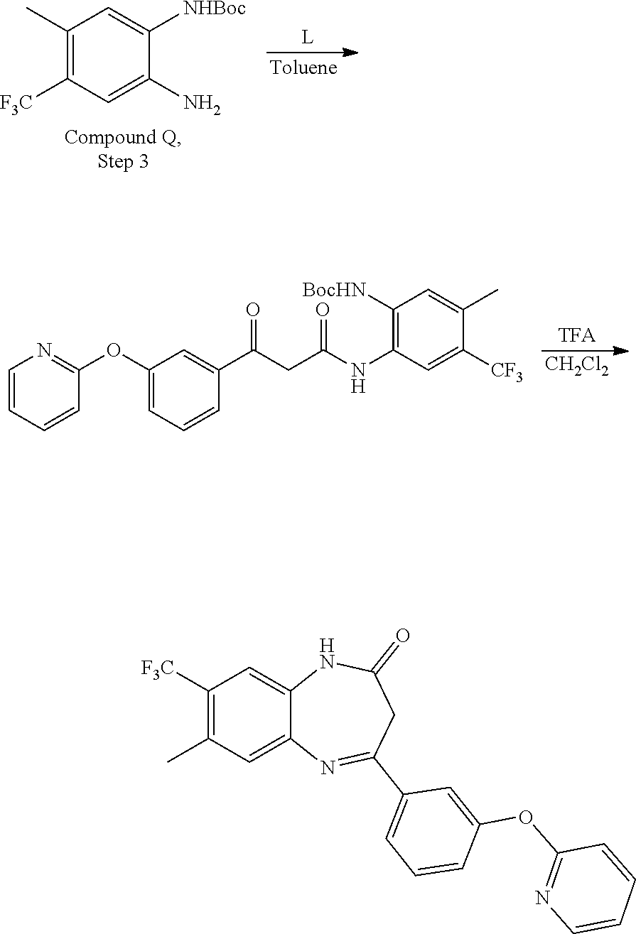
C1=CC=CC(OC2=CC=CC(C(CC(NC3=C([BocHN])C=C(C)C([CF3])=C3)=O)=O)=C2)=N1.[CH2Cl2].C1(C)=C([F3C])C=C(N)C([NHBoc])=C1.C1([F3C])=C(C)C=C2C(=C1)NC(=O)CC(C1=CC=CC(OC3=NC=CC=C3)=C1)=N2
